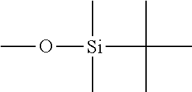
CO[Si](C(C)(C)C)(C)C
